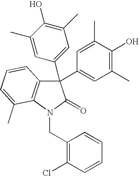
C1=C(C)C(O)=C(C)C=C1C1(C2=CC(C)=C(O)C(C)=C2)C2=C(N(CC3=C(Cl)C=CC=C3)C1=O)C(C)=CC=C2
